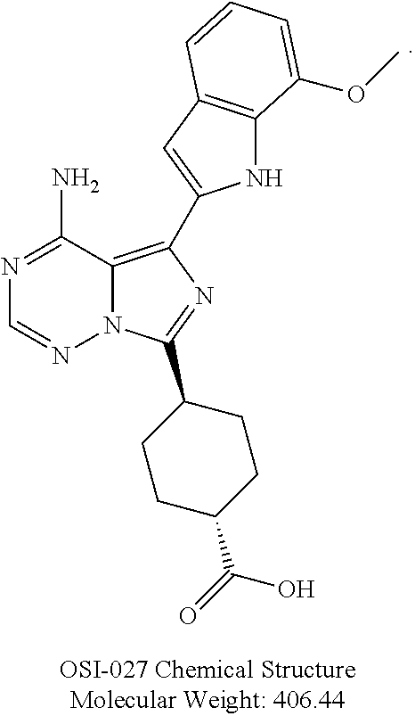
C1=NN2C(=C(C3=CC4=C(N3)C(OC)=CC=C4)N=C2C2CCC(C(=O)O)CC2)C(N)=N1
